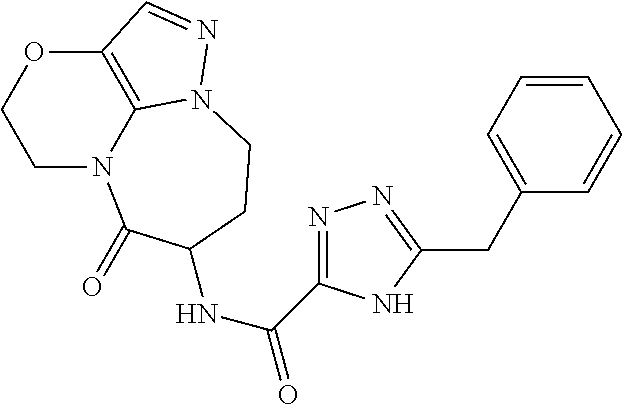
C12=C3N(CCO1)C(=O)C(NC(=O)C1=NN=C(CC4=CC=CC=C4)N1)CCN3N=C2
